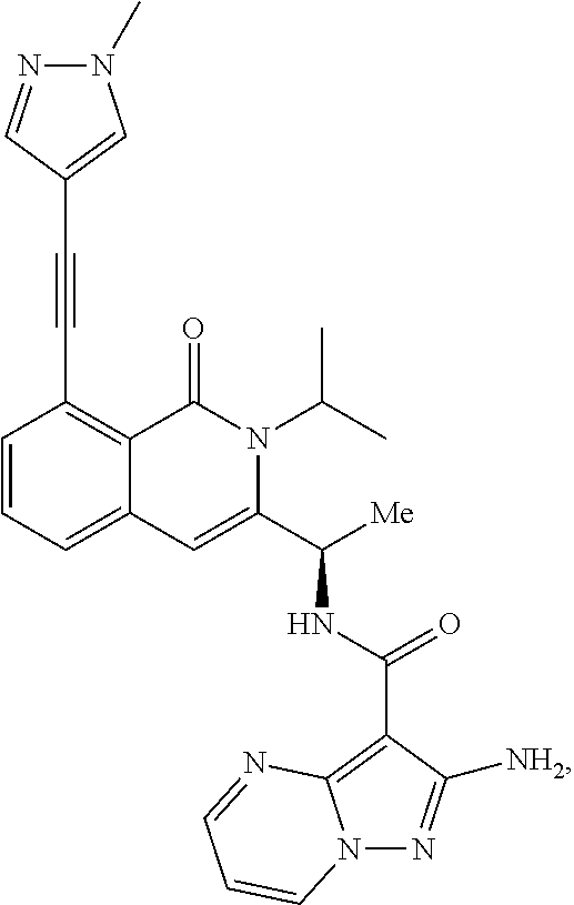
C1=CC=C2C(=C1C#CC1=CN(C)N=C1)C(=O)N(C(C)C)C(C([Me])NC(=O)C1=C3N(N=C1[NH2])C=CC=N3)=C2
